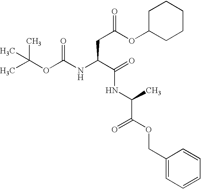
CC(OC(NC(C(NC(C(OCC1=CC=CC=C1)=O)C)=O)CC(OC1CCCCC1)=O)=O)(C)C
